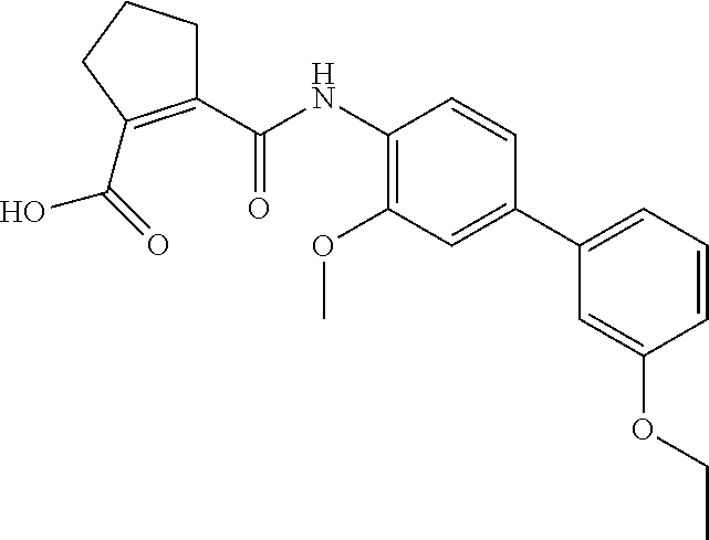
C1(C(=O)NC2=C(OC)C=C(C3=CC=CC(OCC)=C3)C=C2)=C(C(O)=O)CCC1
